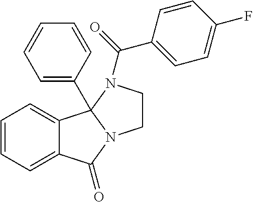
C1=CC=C2C(=C1)C1(C3=CC=CC=C3)N(C2=O)CCN1C(C1=CC=C(F)C=C1)=O
